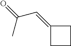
C1(=CC(=O)C)CCC1
